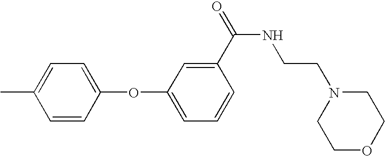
CC1=CC=C(OC2=CC=CC(C(=O)NCCN3CCOCC3)=C2)C=C1
